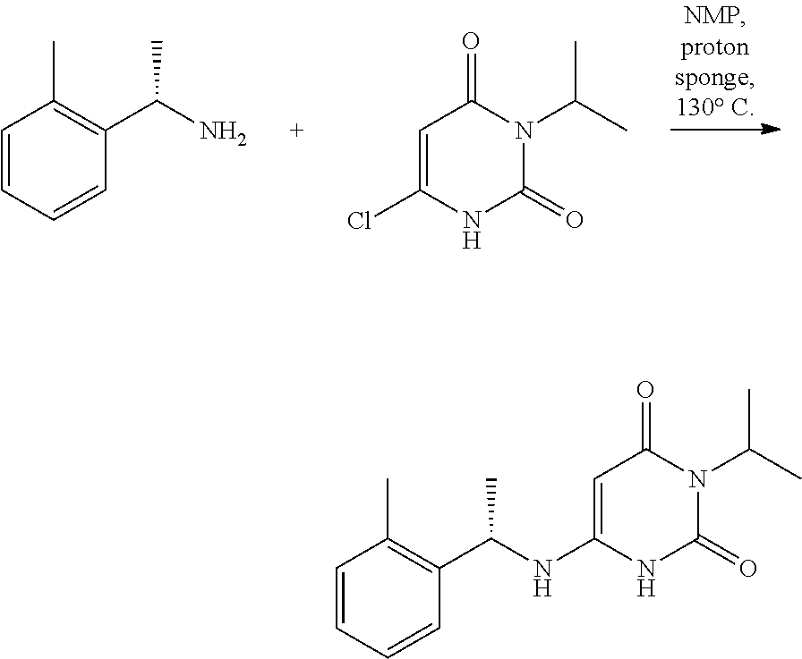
C1=CC=CC(C(N)C)=C1C.C1=C(Cl)NC(=O)N(C(C)C)C1=O.C1=CC=CC(C(NC2=CC(=O)N(C(C)C)C(=O)N2)C)=C1C
